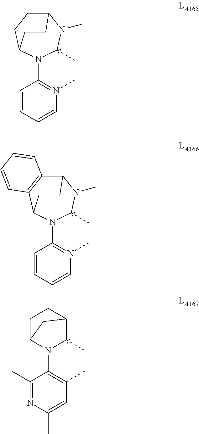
C1=CC=CN(C)=C1N1C2CCC(N(C)C1C)CC2.C1=CC=CN(C)=C1N1C2C3=C(C(N(C)C1C)CC2)C=CC=C3.C1(C)=NC(C)=CC(C)=C1N1C(C)C2CCC1C2
